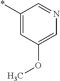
*C1=CC(OC)=CN=C1
